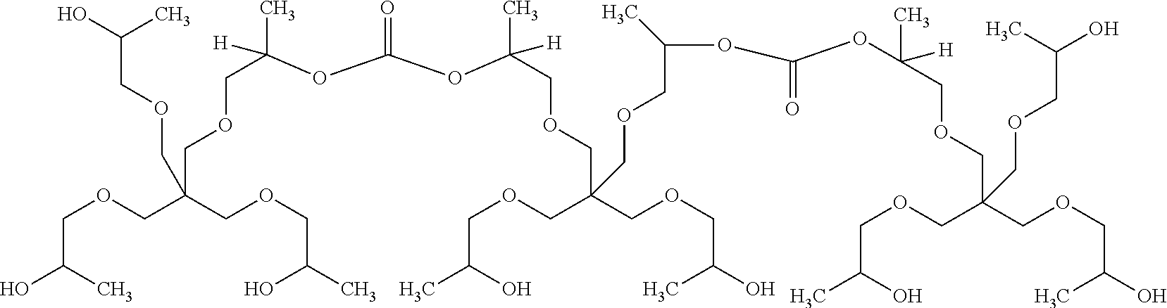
C(OCC(C)O)C(COCC(O)C)(COCC(O)C)COCC(C)([H])OC(=O)OC(COCC(COCC(O)C)(COCC(C)O)COCC(OC(OC(COCC(COCC(O)C)(COCC(C)O)COCC(O)C)(C)[H])=O)C)(C)[H]
